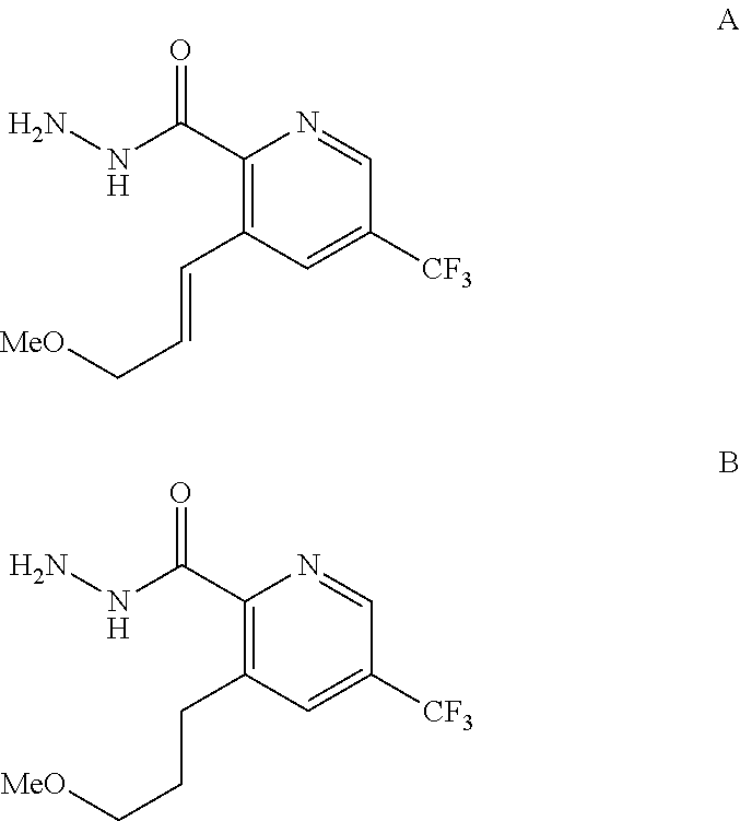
C1(C(NN)=O)=C(C=CC[MeO])C=C([CF3])C=N1.C1(C(NN)=O)=C(CCC[MeO])C=C([CF3])C=N1
